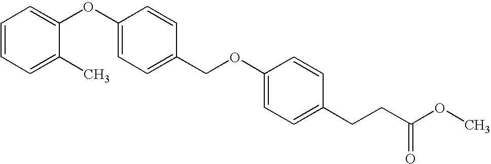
C1=CC=C(C)C(OC2=CC=C(COC3=CC=C(CCC(OC)=O)C=C3)C=C2)=C1
